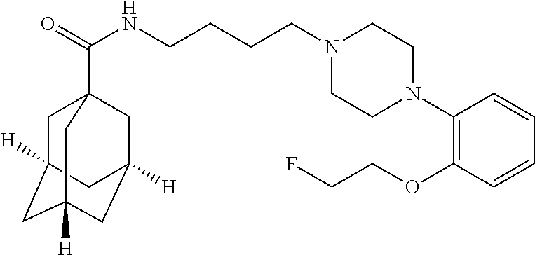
N1(CCCCNC(=O)C23CC4([H])CC([H])(CC([H])(C2)C4)C3)CCN(C2=C(OCCF)C=CC=C2)CC1
